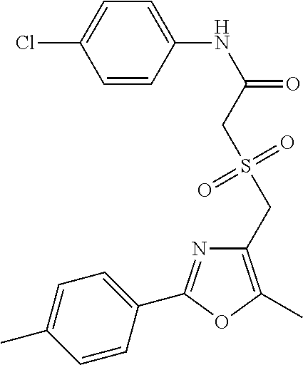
C1=CC(NC(=O)CS(CC2=C(C)OC(C3=CC=C(C)C=C3)=N2)(=O)=O)=CC=C1Cl
